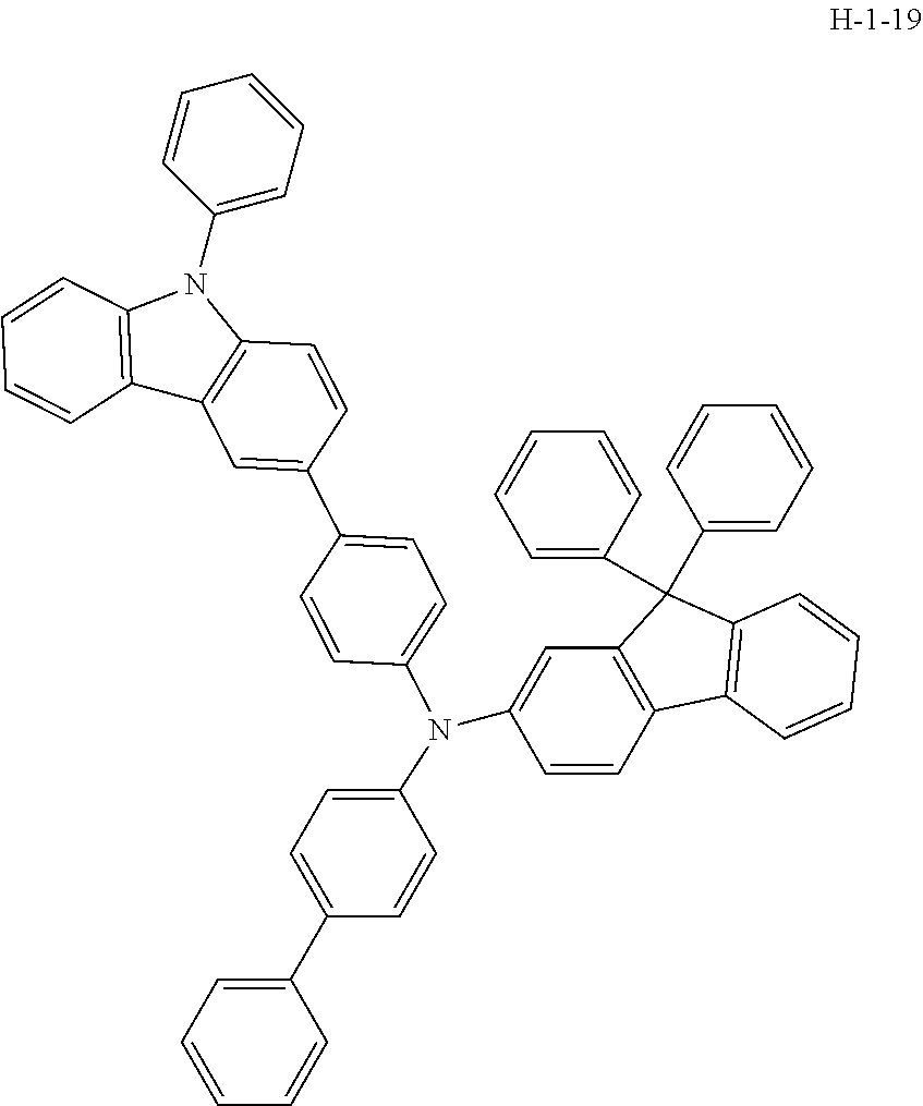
C1=CC(N2C3=C(C4=C2C=CC(C2=CC=C(N(C5=CC=C(C6=CC=CC=C6)C=C5)C5=CC6=C(C=C5)C5=C(C6(C6=CC=CC=C6)C6=CC=CC=C6)C=CC=C5)C=C2)=C4)C=CC=C3)=CC=C1
